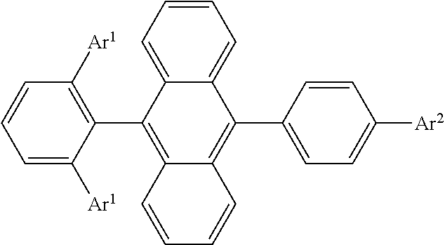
C1=C([Ar1])C(C2=C3C(=C(C4=CC=C([Ar2])C=C4)C4=CC=CC=C24)C=CC=C3)=C([Ar1])C=C1
